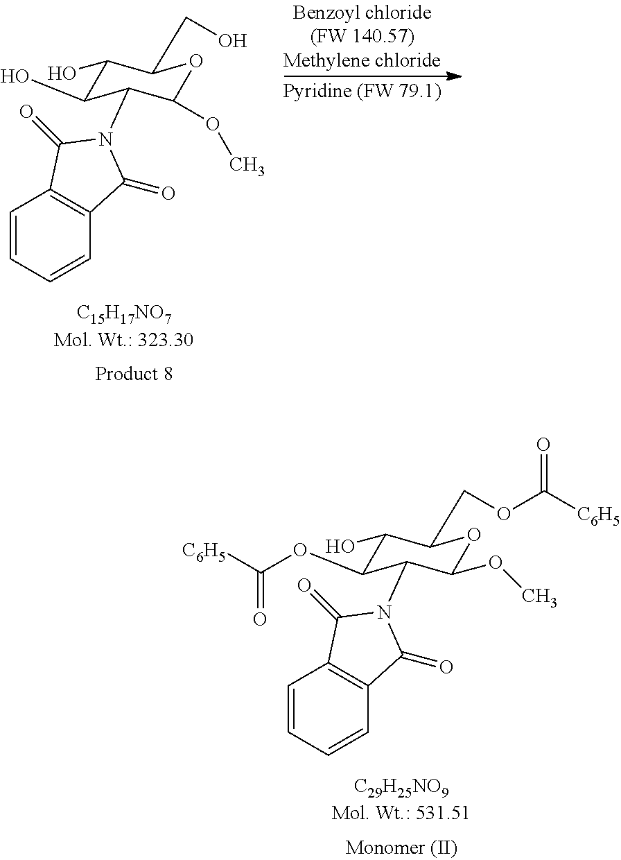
C1(O)C(OC([C6H5])=O)C(N2C(=O)C3=C(C2=O)C=CC=C3)C(OC)OC1COC([C6H5])=O.C1(O)C(O)C(N2C(=O)C3=C(C2=O)C=CC=C3)C(OC)OC1CO
